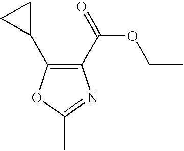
C1(C(=O)OCC)=C(C2CC2)OC(C)=N1
